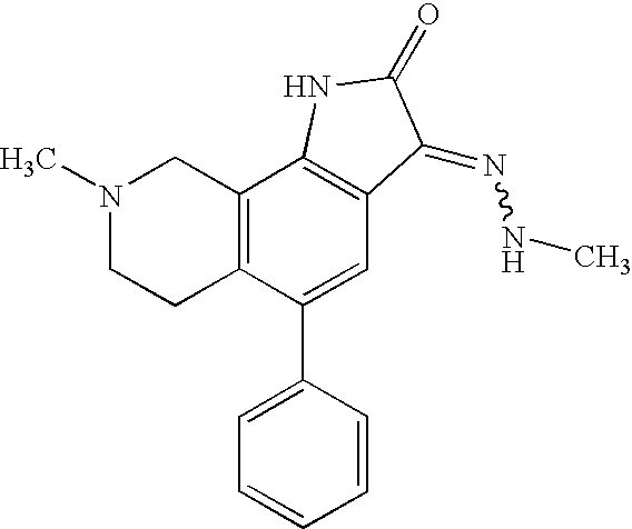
N1(C)CCC2=C(C1)C1=C(C=C2C2=CC=CC=C2)C(=NNC)C(=O)N1
